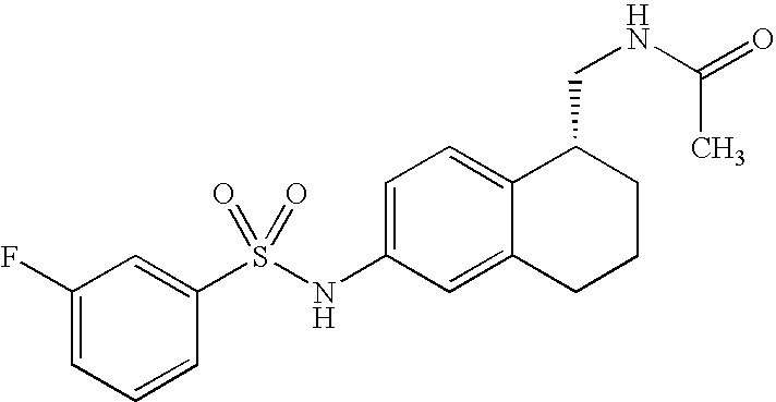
C1(F)=CC=CC(S(NC2=CC=C3C(=C2)CCCC3CNC(=O)C)(=O)=O)=C1
